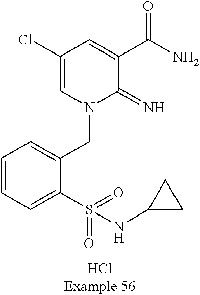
C1=CC=C(S(=O)(=O)NC2CC2)C(CN2C(=N)C(C(N)=O)=CC(Cl)=C2)=C1
